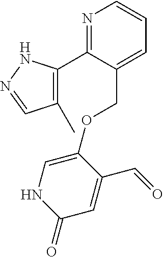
N1=C(C2=C(C)C=NN2)C(COC2=CNC(=O)C=C2C=O)=CC=C1
